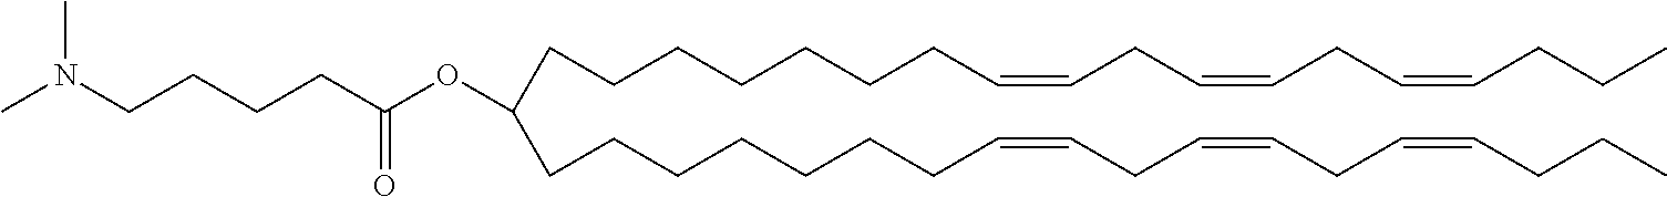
C(CCCCCCC=CCC=CCC=CCCC)C(CCCCCCCC=CCC=CCC=CCCC)OC(CCCCN(C)C)=O
